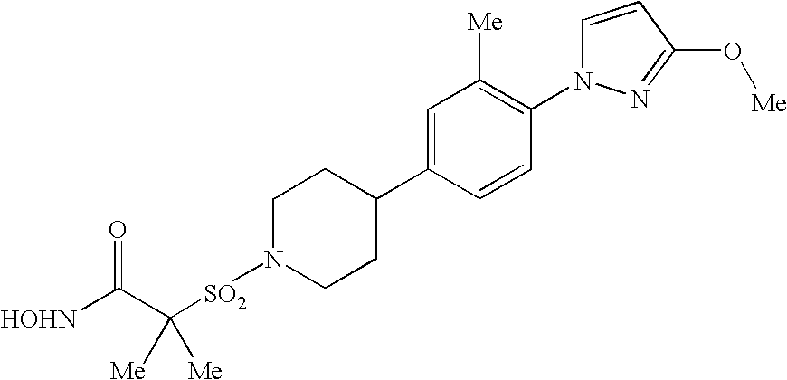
C1N([SO2]C(C([HOHN])=O)([Me])[Me])CCC(C2=CC([Me])=C(N3C=CC(O[Me])=N3)C=C2)C1
